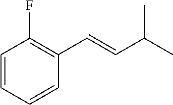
C1=CC=CC(C=CC(C)C)=C1F
